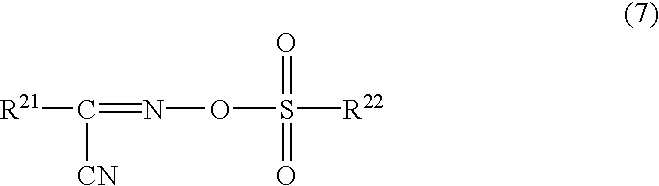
C(=NOS([R22])(=O)=O)([CN])[R21]
